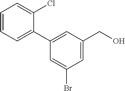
C1=CC=C(C2=CC(CO)=CC(Br)=C2)C(Cl)=C1
